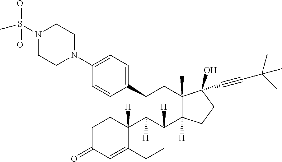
C1C(=O)C=C2C([H])(C1)C1([H])C([H])(CC2)C2([H])C(C)(CC1C1=CC=C(N3CCN(S(=O)(C)=O)CC3)C=C1)C(O)(C#CC(C)(C)C)CC2
